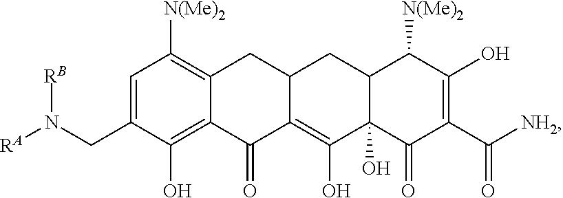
C12=C(O)C(CN([RA])[RB])=CC([N(Me)2])=C1CC1C(=C(O)C3(O)C(C1)C([N(Me)2])C(O)=C(C([NH2])=O)C3=O)C2=O
